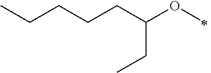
O(C(CCCCC)CC)C
